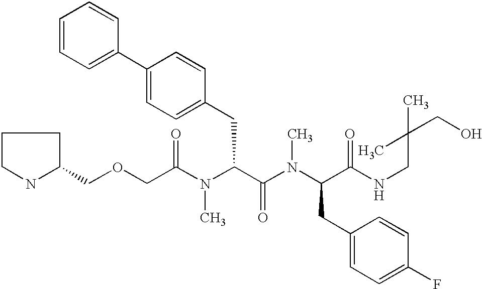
C1(COCC(N(C(C(N(C(CC2=CC=C(F)C=C2)C(NCC(CO)(C)C)=O)C)=O)CC2=CC=C(C3=CC=CC=C3)C=C2)C)=O)CCCN1
